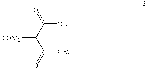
[OEt]C(C(C([OEt])=O)[EtOMg])=O
